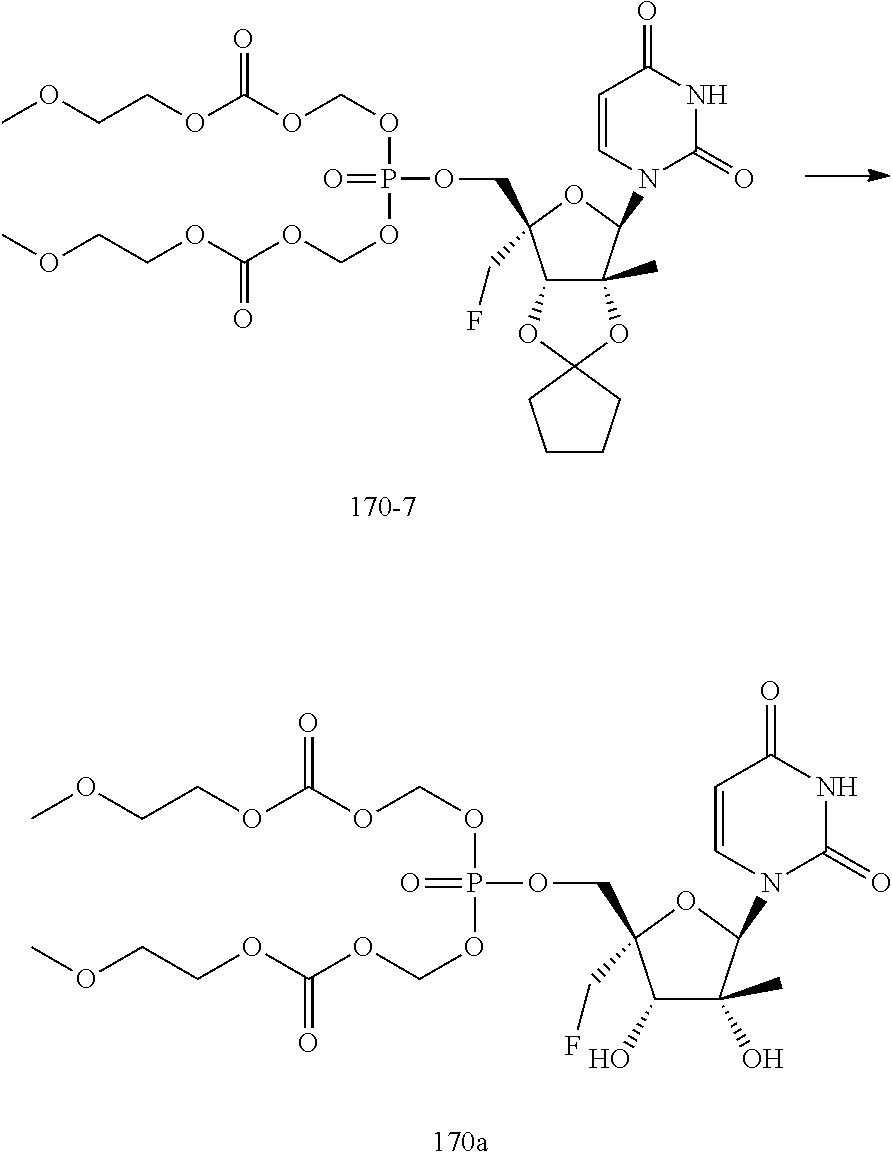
P(=O)(OCOC(OCCOC)=O)(OCOC(OCCOC)=O)OCC1(CF)C2C(C)(C(N3C(=O)NC(=O)C=C3)O1)OC1(O2)CCCC1.P(=O)(OCOC(OCCOC)=O)(OCOC(OCCOC)=O)OCC1(CF)C(O)C(O)(C)C(N2C(=O)NC(=O)C=C2)O1
